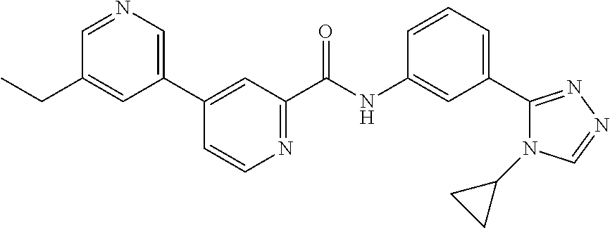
C1(C2=CN=CC(CC)=C2)=CC(C(NC2=CC(C3=NN=CN3C3CC3)=CC=C2)=O)=NC=C1
